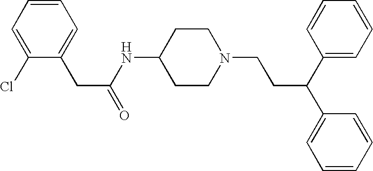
C1(CC(NC2CCN(CCC(C3=CC=CC=C3)C3=CC=CC=C3)CC2)=O)=CC=CC=C1Cl
